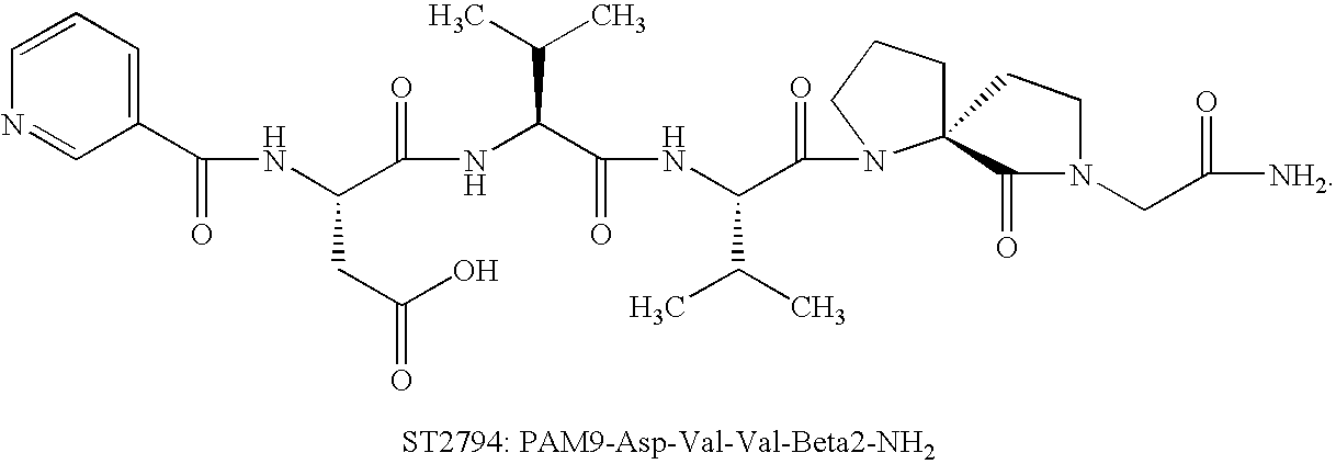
N(C(C(=O)NC(C(=O)NC(C(=O)N1C2(CCC1)CCN(CC([NH2])=O)C2=O)C(C)C)C(C)C)CC(=O)O)C(=O)C1=CC=CN=C1
